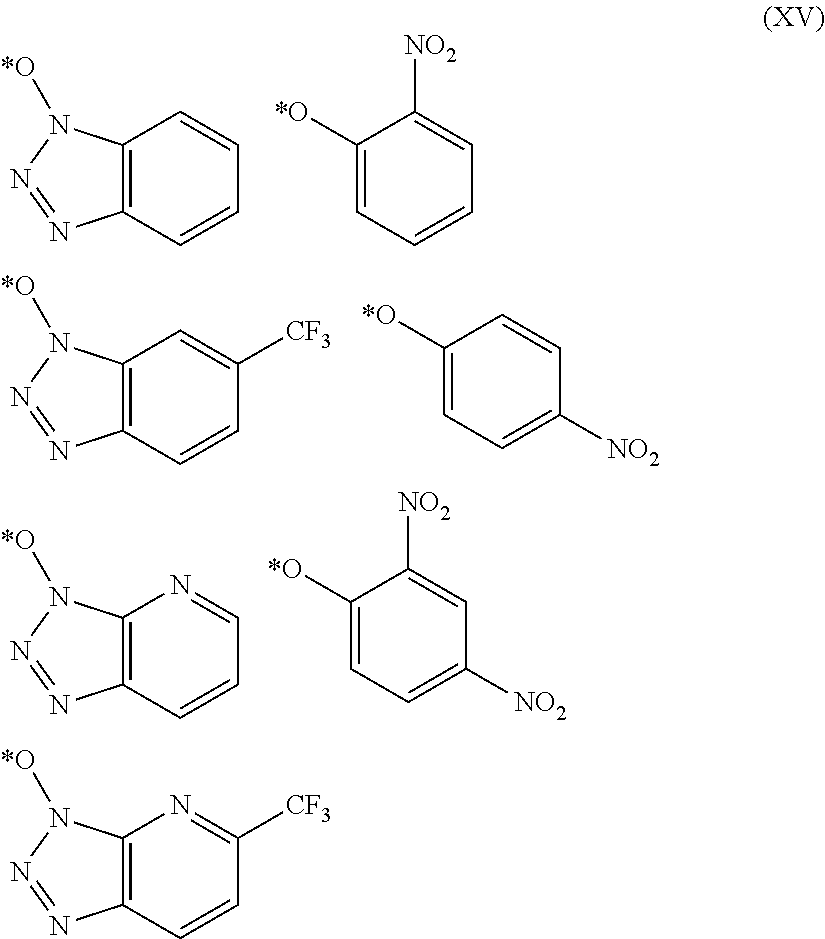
C12=C(C=CC=C1)N=NN2[*O].C1([*O])=CC=CC=C1[NO2].C12=C(C=CC([CF3])=C1)N=NN2[*O].C1([*O])=CC=C([NO2])C=C1.C12=C(C=CC=N1)N=NN2[*O].C1([*O])=CC=C([NO2])C=C1[NO2].C12=C(C=CC([CF3])=N1)N=NN2[*O]
